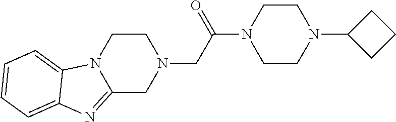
C1CN2C(=NC3=CC=CC=C23)CN1CC(N1CCN(C2CCC2)CC1)=O
